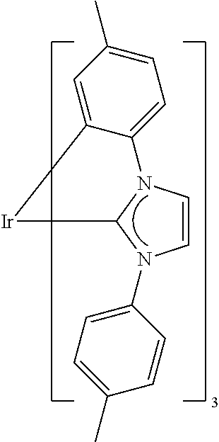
C1=CN2C(N1C1=CC=C(C)C=C1)[Ir]C1=CC(C)=CC=C21
